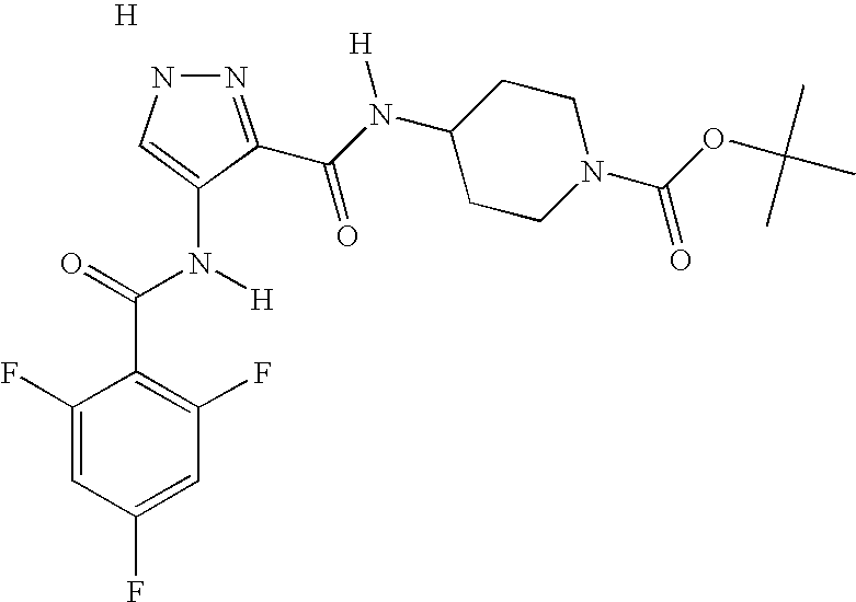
[H].N1N=C(C(N(C2CCN(C(OC(C)(C)C)=O)CC2)[H])=O)C(N(C(=O)C2=C(F)C=C(F)C=C2F)[H])=C1
